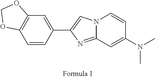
N12C(=NC(C3=CC4=C(C=C3)OCO4)=C1)C=C(N(C)C)C=C2
